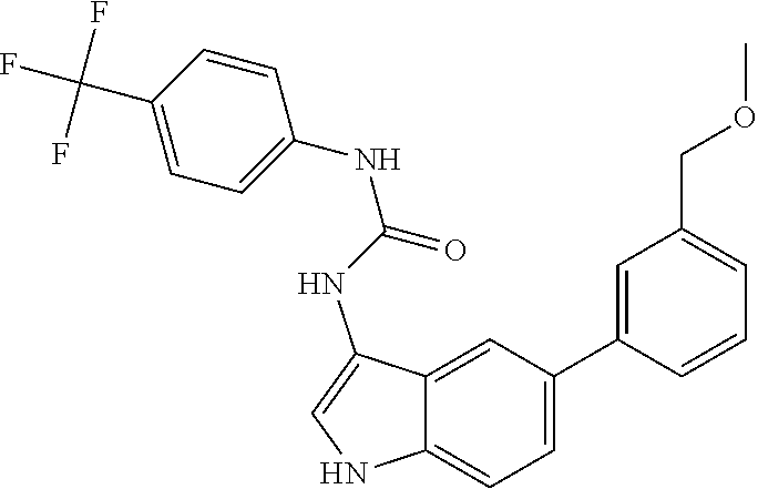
N(C1=CC=C(C(F)(F)F)C=C1)C(NC1=CNC2=CC=C(C3=CC(COC)=CC=C3)C=C12)=O
